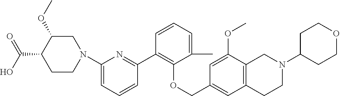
C1(C2=NC(N3CC(OC)C(C(=O)O)CC3)=CC=C2)=C(OCC2=CC3=C(C(OC)=C2)CN(C2CCOCC2)CC3)C(C)=CC=C1
